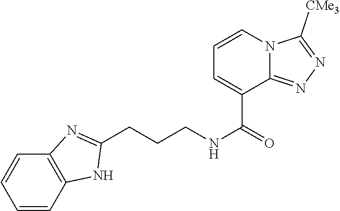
C(CCNC(=O)C1=CC=CN2C1=NN=C2[CMe3])C1=NC2=C(C=CC=C2)N1
